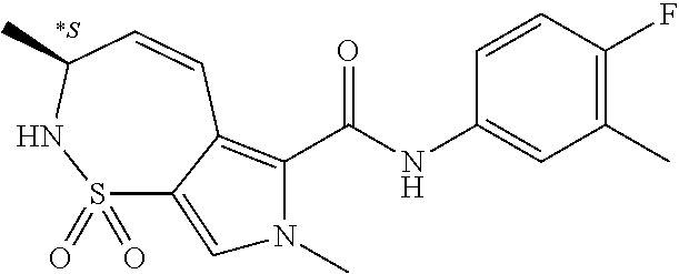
C1(C)=C(F)C=CC(NC(=O)C2=C3C(=CN2C)S(=O)(=O)NC(C)C=C3)=C1
